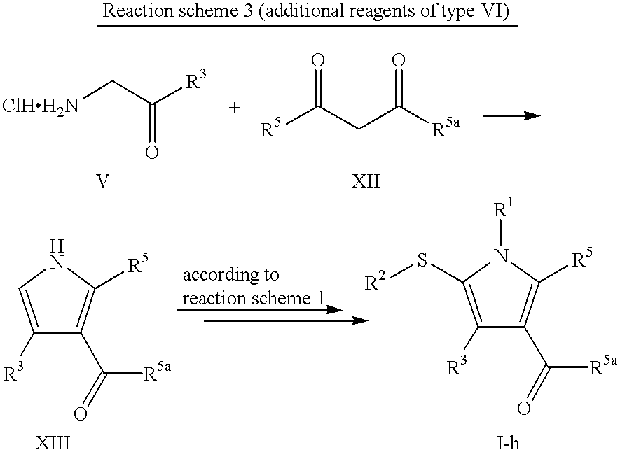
[ClHH2N]CC([R3])=O.[R5]C(CC([R5a])=O)=O.C1([R3])=CNC([R5])=C1C(=O)[R5a].C1([R3])=C(S[R2])N([R1])C([R5])=C1C(=O)[R5a]
